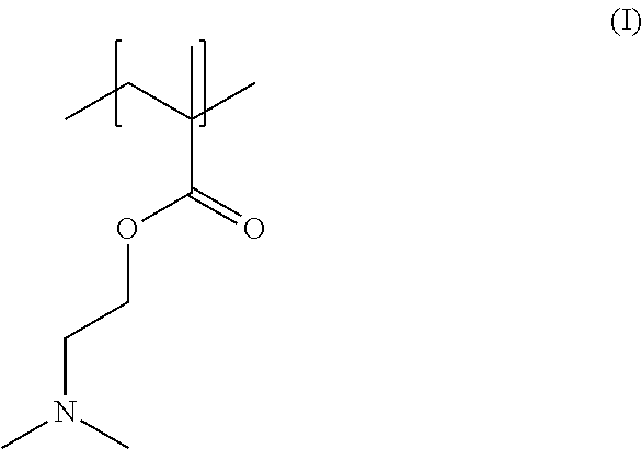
CCC(C)(C(=O)OCCN(C)C)C
